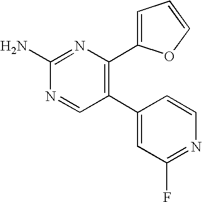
C1(C2=C(C3=CC=CO3)N=C(N)N=C2)=CC(F)=NC=C1
